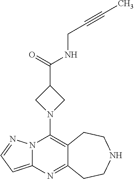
C12=C(N3CC(C(=O)NCC#CC)C3)N3C(=CC=N3)N=C1CCNCC2
